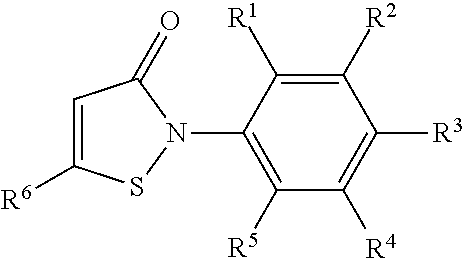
C1([R2])=C([R1])C(N2C(=O)C=C([R6])S2)=C([R5])C([R4])=C1[R3]
